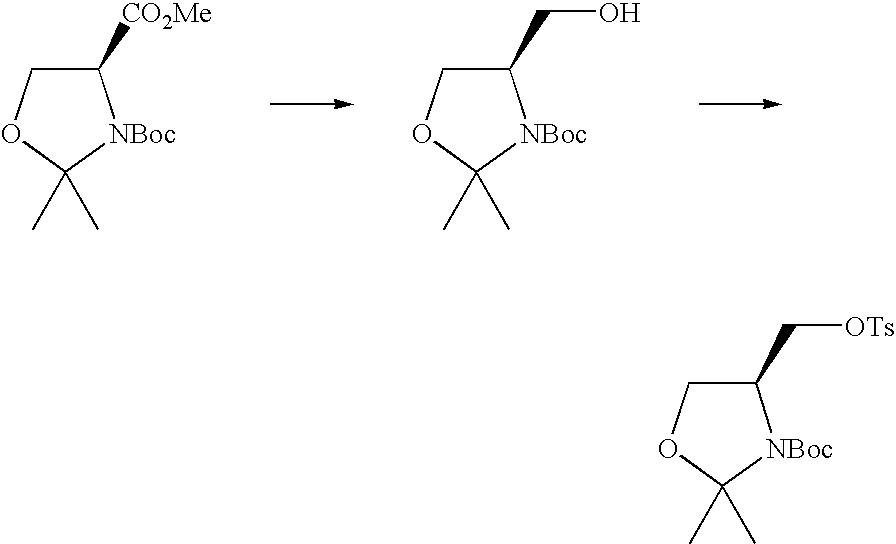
C1([CO2Me])COC(C)(C)[NBoc]1.C1(CO)COC(C)(C)[NBoc]1.C1(C[OTs])COC(C)(C)[NBoc]1
